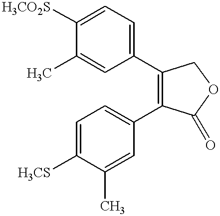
C1=C(C)C([H3CO2S])=CC=C1C1=C(C2=CC=C([H3CS])C(C)=C2)C(=O)OC1
